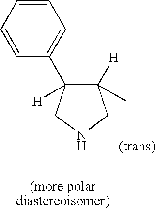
C1([H])(C)C([H])(C2=CC=CC=C2)CNC1
